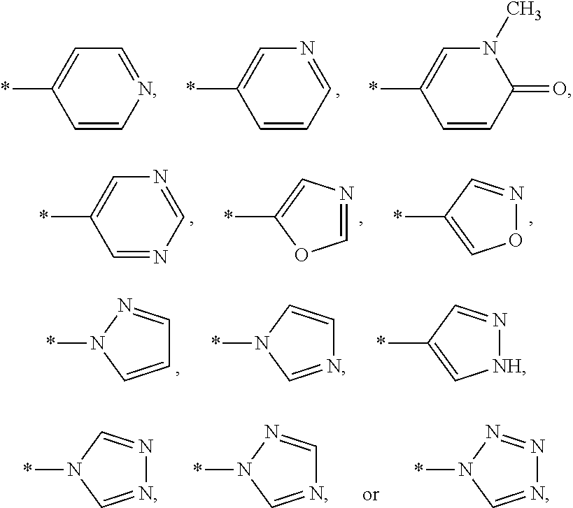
C1=CC=NC=C1*.C1=CN=CC=C1*.C1=CC(=O)N(C)C=C1*.C1=NC=NC=C1*.C1(*)=CON=C1.C1(*)=CN=CO1.N1(*)C=CC=N1.N1(*)C=NC=C1.C1(*)=C[NH]N=C1.N1(*)C=NN=C1.N1(*)C=NC=N1.N1(*)C=NN=N1
